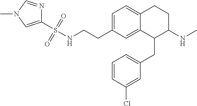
C1=C(CCNS(C2=CN(C)C=N2)(=O)=O)C=C2C(=C1)CCC(NC)C2CC1=CC=CC(Cl)=C1
